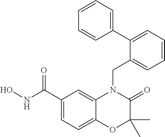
C1(C(NO)=O)=CC=C2C(=C1)N(CC1=CC=CC=C1C1=CC=CC=C1)C(=O)C(C)(C)O2
